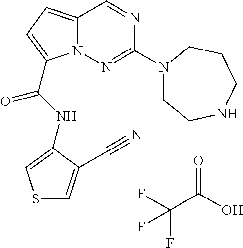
O=C(O)C(F)(F)F.N1=CC2=CC=C(C(NC3=CSC=C3C#N)=O)N2N=C1N1CCNCCC1
